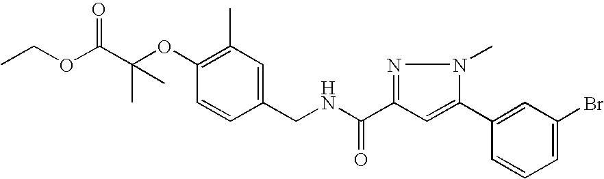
C1(CNC(=O)C2=NN(C)C(C3=CC(Br)=CC=C3)=C2)=CC(C)=C(OC(C(OCC)=O)(C)C)C=C1
